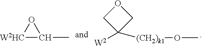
[W2HC]1C(C)O1.O1CC([W2])([(CH2)k1]OC)C1
